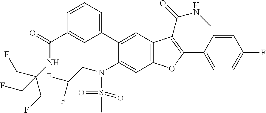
C1=CC(C2=C(C(=O)NC)C3=C(C=C(N(CC(F)F)S(C)(=O)=O)C(C4=CC=CC(C(=O)NC(CF)(CF)CF)=C4)=C3)O2)=CC=C1F
